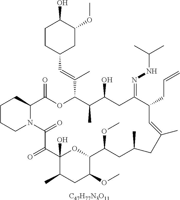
[C47H77N3O11].C1CCN2C(C1)C(=O)OC(C(=CC1CC(OC)C(O)CC1)C)C(C)C(O)CC(=NNC(C)C)C(CC=C)C=C(C)CC(C)CC(OC)C1OC(O)(C(=O)C2=O)C(C)CC1OC
